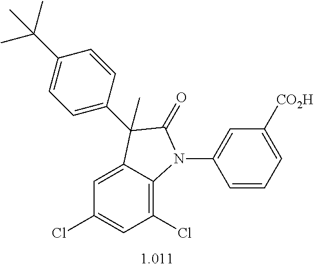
C1=C2C(=C(Cl)C=C1Cl)N(C1=CC([CO2H])=CC=C1)C(=O)C2(C)C1=CC=C(C(C)(C)C)C=C1
